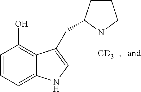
C1=CC=C2C(=C1O)C(CC1CCCN1[CD3])=CN2
